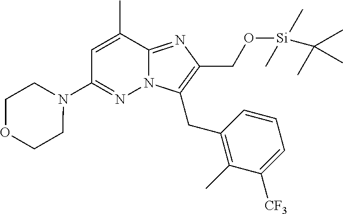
C1=C(C)C2=NC(CO[Si](C)(C(C)(C)C)C)=C(CC3=C(C)C([CF3])=CC=C3)N2N=C1N1CCOCC1
